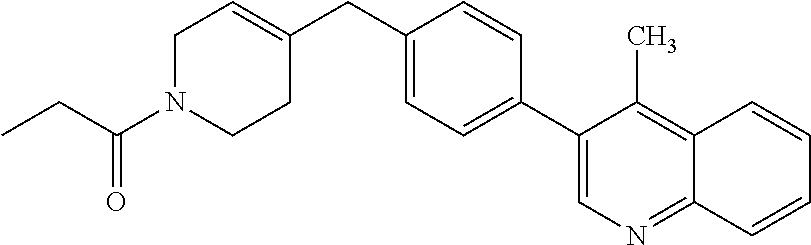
C1N(C(CC)=O)CCC(CC2=CC=C(C3=CN=C4C(=C3C)C=CC=C4)C=C2)=C1
